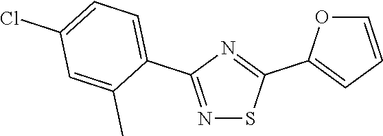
N1=C(C2=CC=C(Cl)C=C2C)N=C(C2=CC=CO2)S1
